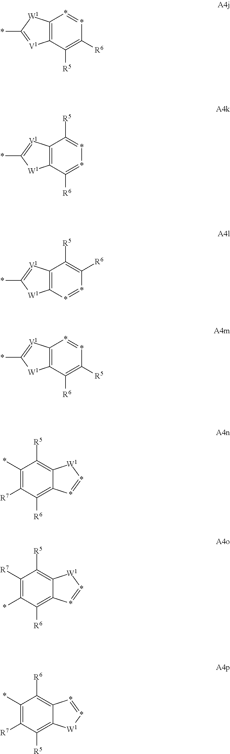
C12=C(C([R5])=C([R6])*=*1)[V1]=C(*)[W1]2.C12=C(C([R6])=**=C1[R5])[W1]C(*)=[V1]2.C12=C(*=*C([R6])=C1[R5])[W1]C(*)=[V1]2.C12=C(C([R6])=C([R5])*=*1)[W1]C(*)=[V1]2.C1(*)=C([R7])C([R6])=C2C(=C1[R5])[W1]*=*2.C1([R7])=C(*)C([R6])=C2C(=C1[R5])[W1]*=*2.C1(*)=C([R7])C([R5])=C2C(=C1[R6])*=*[W1]2
